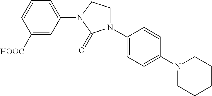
C1([HOOC])=CC(N2CCN(C3=CC=C(N4CCCCC4)C=C3)C2=O)=CC=C1
